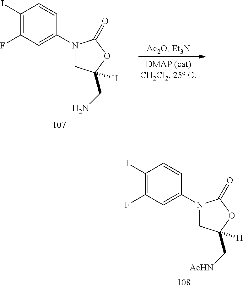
C1(I)=C(F)C=C(N2CC([H])(C[AcHN])OC2=O)C=C1.C1(I)=C(F)C=C(N2CC([H])(CN)OC2=O)C=C1
